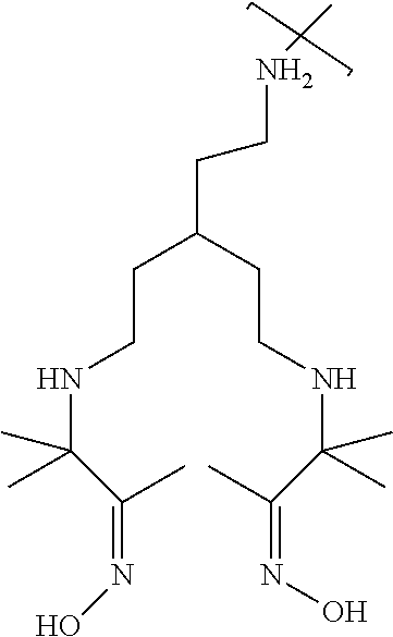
C(C(CCNC(C(C)=NO)(C)C)CCNC(C(C)=NO)(C)C)CNC
